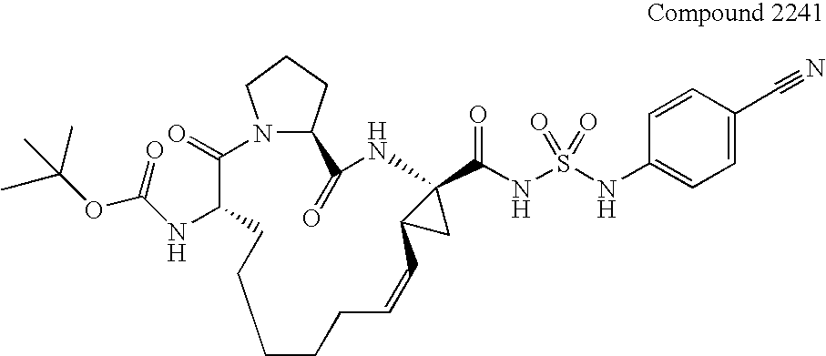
C1CCC=CC2CC2(C(NS(=O)(=O)NC2=CC=C(C#N)C=C2)=O)NC(=O)C2CCCN2C(=O)C(NC(OC(C)(C)C)=O)CC1
